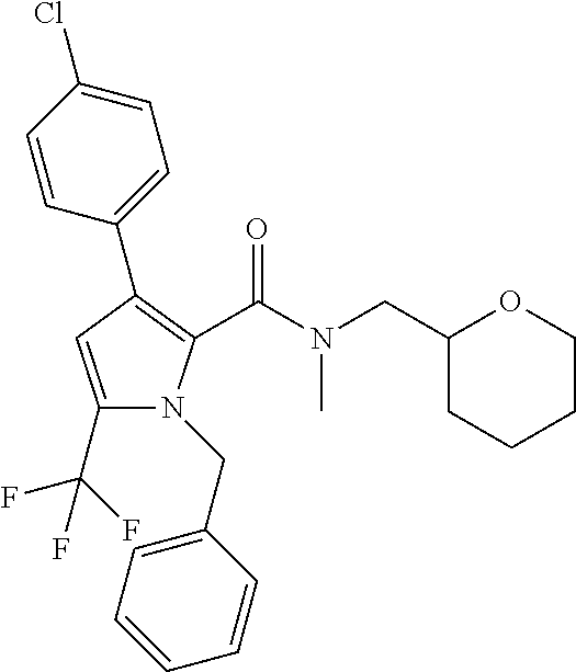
C1(C2=C(C(N(CC3CCCCO3)C)=O)N(CC3=CC=CC=C3)C(C(F)(F)F)=C2)=CC=C(Cl)C=C1
